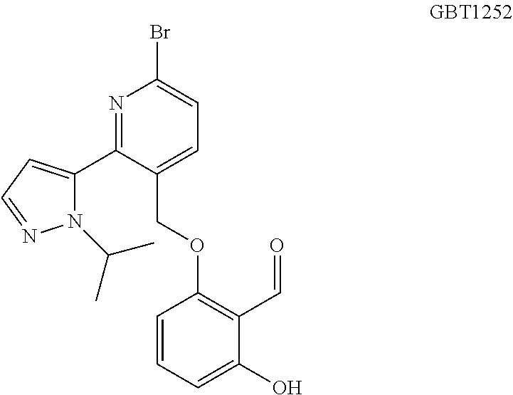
N1=C(C2=CC=NN2C(C)C)C(COC2=C(C=O)C(O)=CC=C2)=CC=C1Br
